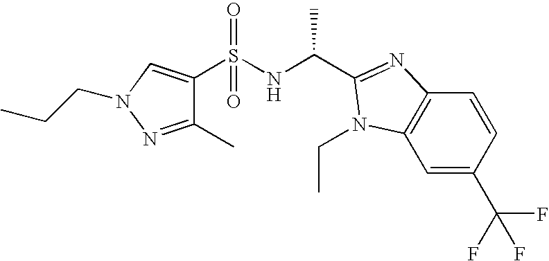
S(NC(C)C1=NC2=C(C=C(C(F)(F)F)C=C2)N1CC)(=O)(=O)C1=CN(CCC)N=C1C
